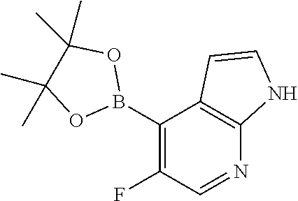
C1(B2OC(C)(C)C(C)(C)O2)=C(F)C=NC2=C1C=CN2
